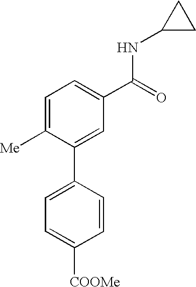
C1=CC([COOMe])=CC=C1C1=CC(C(=O)NC2CC2)=CC=C1[Me]
